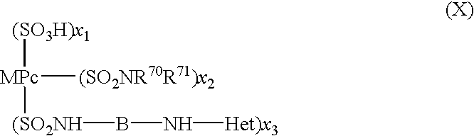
[(SO3H)x1][MPc]([(SO2NH]BN[Het)x3])[(SO2NR70R71)x2]
